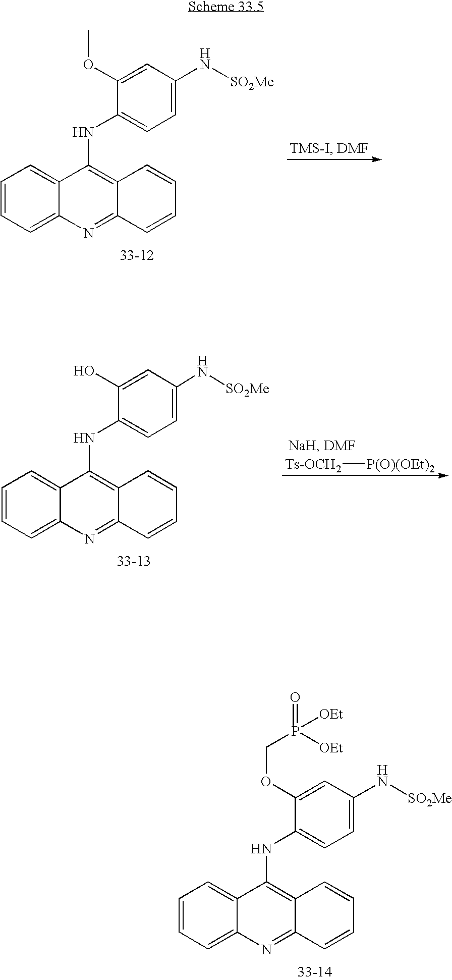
C1=CC=C2C(=C1)C(NC1=CC=C(N[SO2Me])C=C1OC)=C1C(=N2)C=CC=C1.C1=CC=C2C(=C1)C(NC1=CC=C(N[SO2Me])C=C1O)=C1C(=N2)C=CC=C1.[Ts-OCH2][P(O)(OEt)2].C1=CC=C2C(=C1)C(NC1=CC=C(N[SO2Me])C=C1OCP([OEt])(=O)[OEt])=C1C(=N2)C=CC=C1
